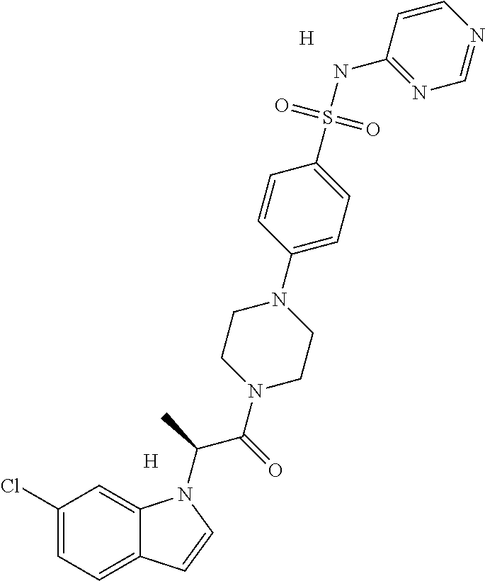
C1(Cl)=CC=C2C(=C1)N(C(C)C(=O)N1CCN(C3=CC=C(S(NC4=NC=NC=C4)(=O)=O)C=C3)CC1)C=C2.[H].[H]
